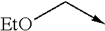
[EtO]C->C
